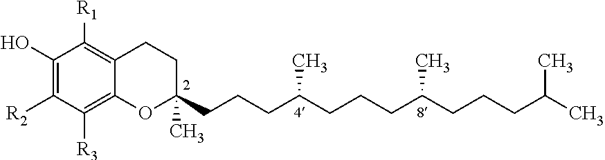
C1(O)=C([R2])C([R3])=C2C(=C1[R1])CCC(CCCC(CCCC(CCCC(C)C)C)C)(C)O2
